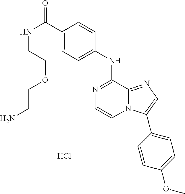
C1(NC2=NC=CN3C2=NC=C3C2=CC=C(OC)C=C2)=CC=C(C(NCCOCCN)=O)C=C1.Cl
